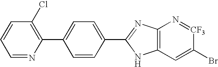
C1=NC(C2=CC=C(C3=NC4=C(N3)C=C(Br)[CF3]=N4)C=C2)=C(Cl)C=C1
